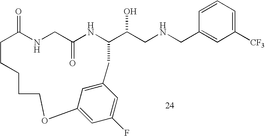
C1=CC=C([CF3])C=C1CNCC(O)C1NC(=O)CNC(=O)CCCCCOC2=CC(F)=CC(=C2)C1
